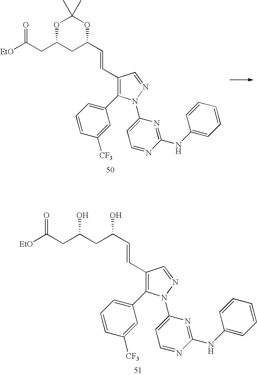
C1=CC([CF3])=CC(C2=C(C=CC3OC(C)(C)OC(CC([EtO])=O)C3)C=NN2C2=CC=NC(NC3=CC=CC=C3)=N2)=C1.C1=CC([CF3])=CC(C2=C(C=CC(O)CC(CC([EtO])=O)O)C=NN2C2=CC=NC(NC3=CC=CC=C3)=N2)=C1
